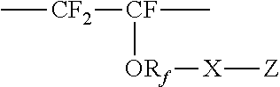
C[CF2][CF](C)[ORf][X][Z]
